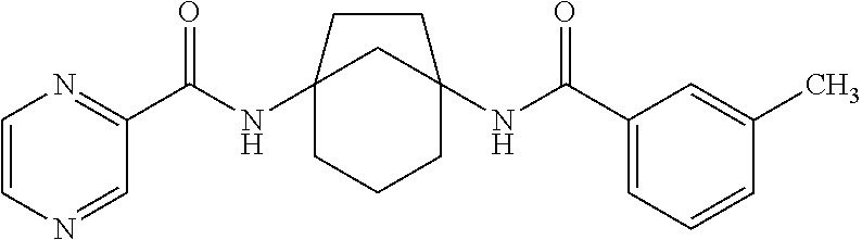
C12(NC(C3=NC=CN=C3)=O)CCCC(NC(C3=CC=CC(C)=C3)=O)(C1)CC2
